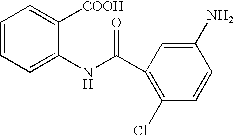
C1=CC=C(NC(C2=C(Cl)C=CC(N)=C2)=O)C([COOH])=C1
